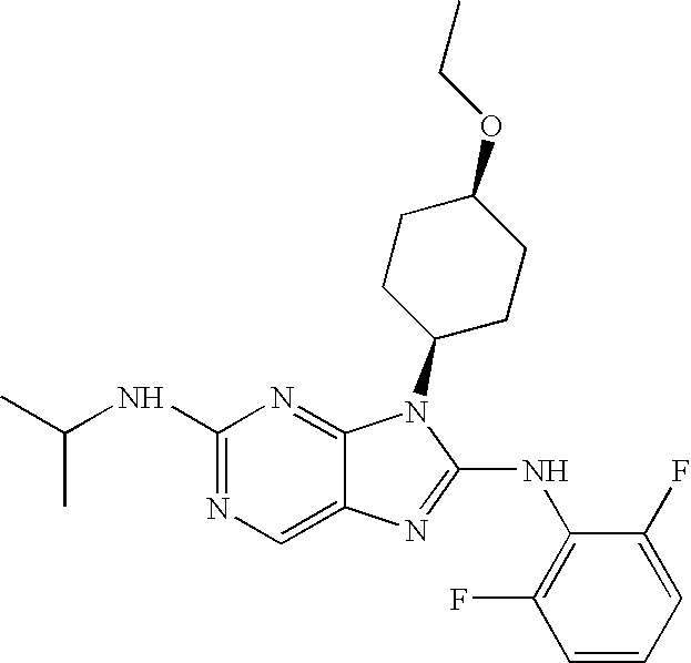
N1=C(NC(C)C)N=C2C(=C1)N=C(NC1=C(F)C=CC=C1F)N2C1CCC(OCC)CC1
